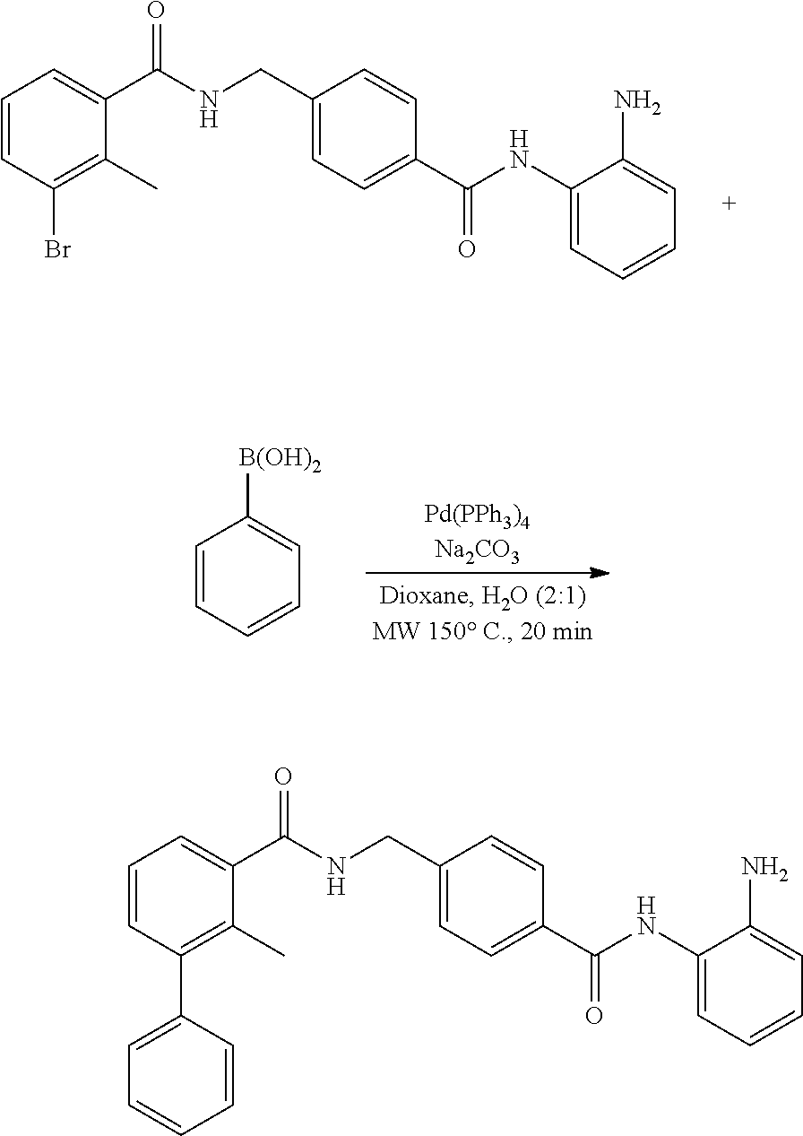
C1(CNC(C2=CC=CC(Br)=C2C)=O)=CC=C(C(NC2=CC=CC=C2N)=O)C=C1.C1=CC=CC=C1[B(OH)2].C1(CNC(C2=CC=CC(C3=CC=CC=C3)=C2C)=O)=CC=C(C(NC2=CC=CC=C2N)=O)C=C1
